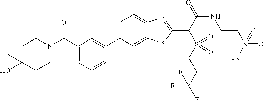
C1=C(C2=CC(C(N3CCC(C)(O)CC3)=O)=CC=C2)C=C2C(=C1)N=C(C(S(CCC(F)(F)F)(=O)=O)C(=O)NCCS(=O)(=O)N)S2
